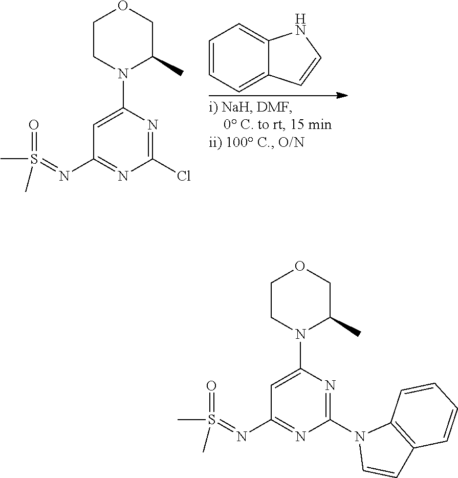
C1=CC=C2C(=C1)NC=C2.C1CN(C2=CC(N=S(=O)(C)C)=NC(Cl)=N2)C(C)CO1.C1CN(C2=CC(N=S(=O)(C)C)=NC(N3C=CC4=C3C=CC=C4)=N2)C(C)CO1
